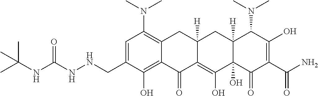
C1=C(CNNC(NC(C)(C)C)=O)C(O)=C2C(=C1N(C)C)CC1([H])C(=C(O)C3(O)C([H])(C1)C(N(C)C)C(O)=C(C(=O)N)C3=O)C2=O
